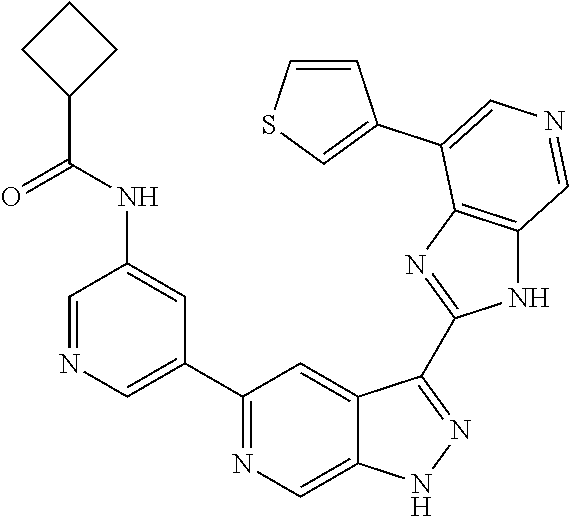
C1(C2=CN=CC(NC(C3CCC3)=O)=C2)=NC=C2C(=C1)C(C1=NC3=C(N1)C=NC=C3C1=CSC=C1)=NN2
